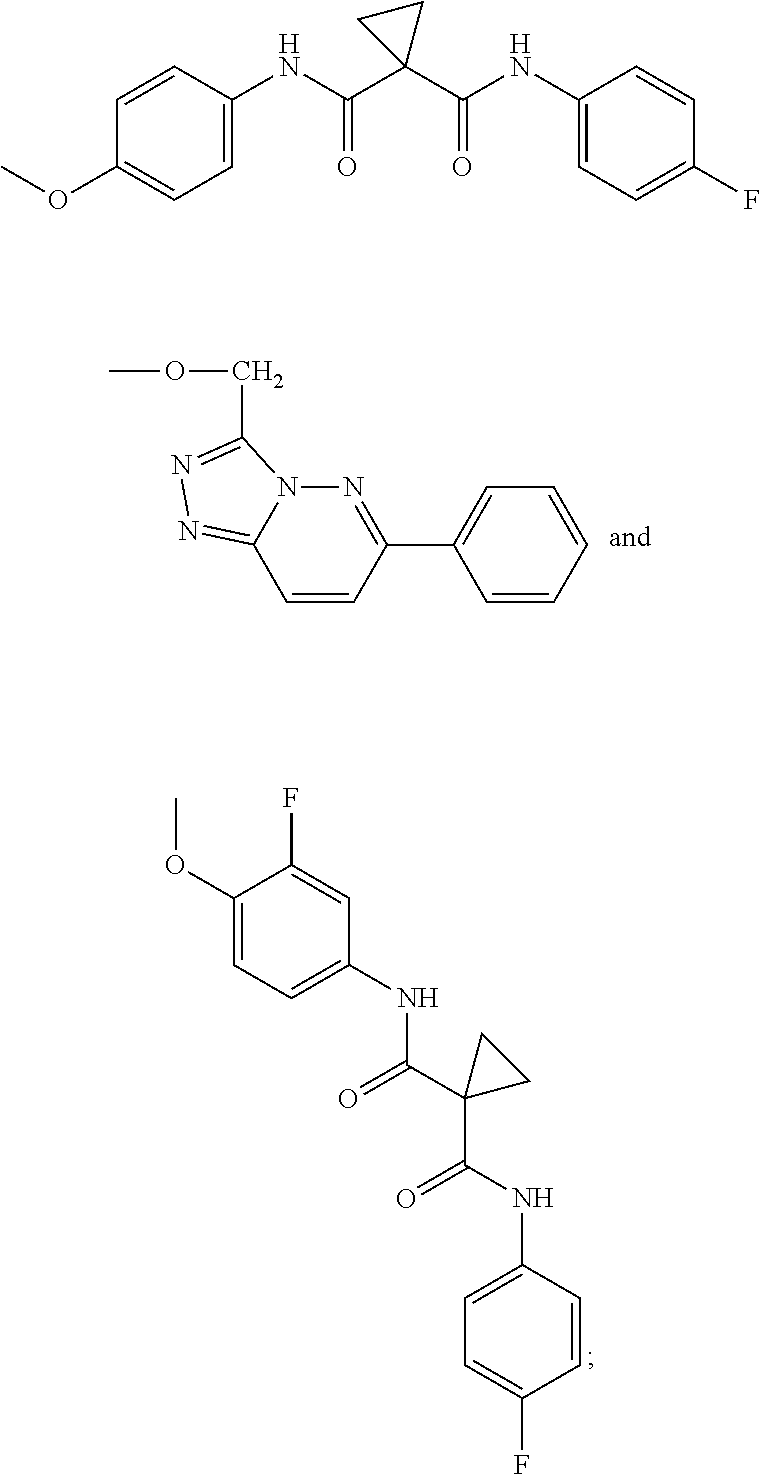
C1=CC=C(C2=NN3C(=NN=C3COC)C=C2)C=C1.COC1=CC=C(NC(C2(C(NC3=CC=C(F)C=C3)=O)CC2)=O)C=C1F.C1=CC(OC)=CC=C1NC(C1(C(NC2=CC=C(F)C=C2)=O)CC1)=O
